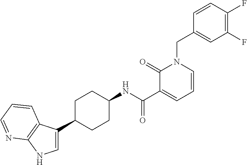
C1=CC(F)=C(F)C=C1CN1C(=O)C(C(=O)NC2CCC(C3=CNC4=C3C=CC=N4)CC2)=CC=C1
